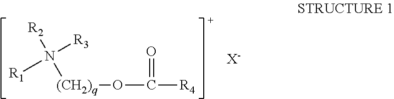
[(CH2)q](N([R2])([R1])[R3])OC([R4])=O.[X-]
